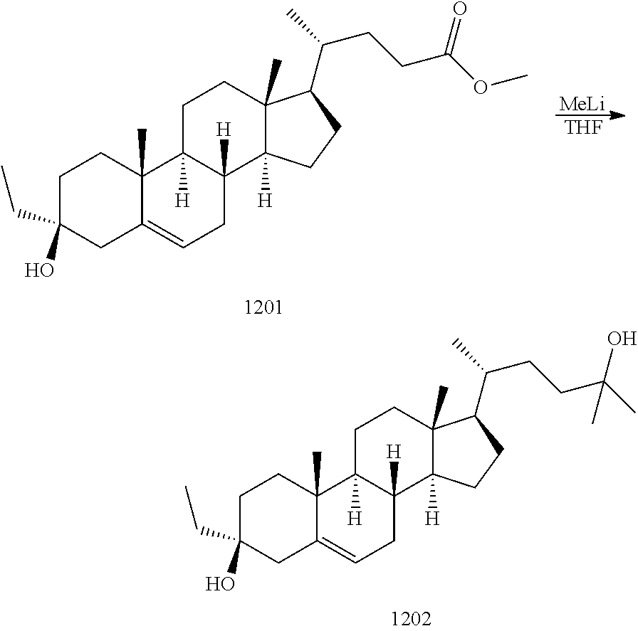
C1C(CC)(O)CC2=CCC3([H])C([H])(C2(C)C1)CCC1(C)C3([H])CCC1C(C)CCC(OC)=O.[MeLi].[THF].C1C(CC)(O)CC2=CCC3([H])C([H])(C2(C)C1)CCC1(C)C3([H])CCC1C(C)CCC(C)(O)C
